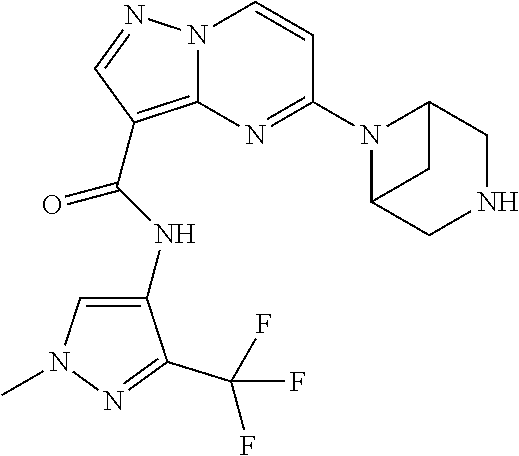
N12C(=C(C(NC3=CN(C)N=C3C(F)(F)F)=O)C=N1)N=C(N1C3CNCC1C3)C=C2
